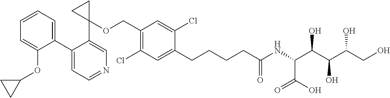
C1(CCCCC(NC(C(C(C(CO)O)O)O)C(O)=O)=O)=CC(Cl)=C(COC2(C3=CN=CC=C3C3=CC=CC=C3OC3CC3)CC2)C=C1Cl
